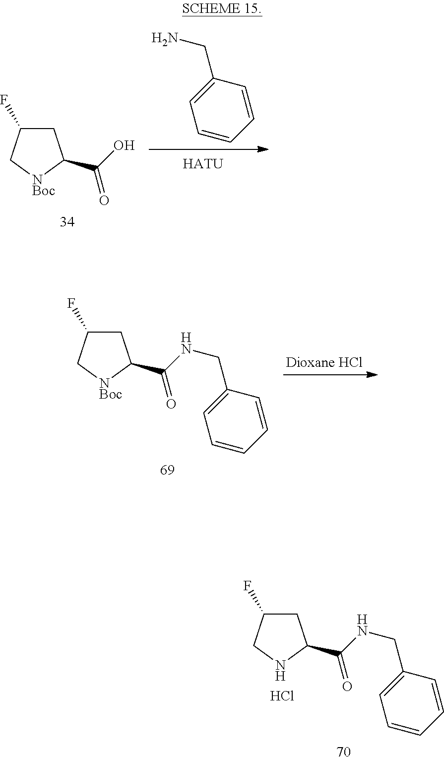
C1C(F)C[NBoc]C1C(O)=O.[HATU].C1=CC(CN)=CC=C1.C1C(F)C[NBoc]C1C(NCC1=CC=CC=C1)=O.C1C(F)CNC1C(NCC1=CC=CC=C1)=O.Cl
